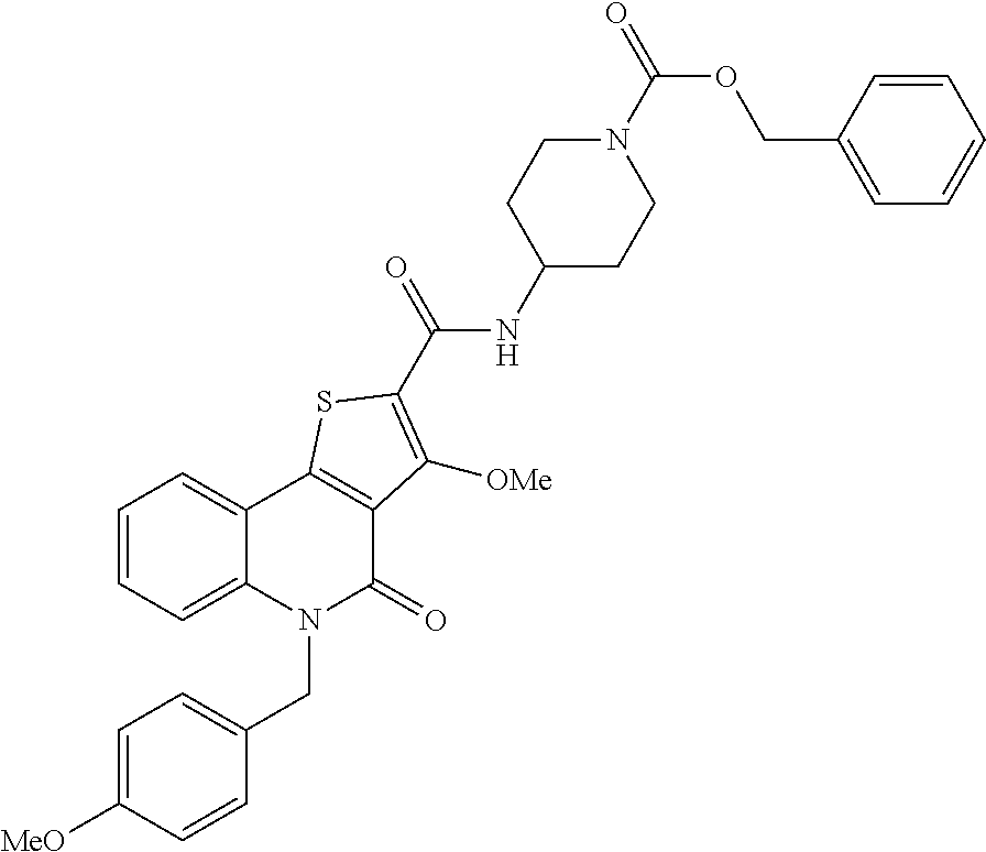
C12=CC=CC=C1N(CC1=CC=C([MeO])C=C1)C(=O)C1=C2SC(C(=O)NC2CCN(C(=O)OCC3=CC=CC=C3)CC2)=C1[OMe]
